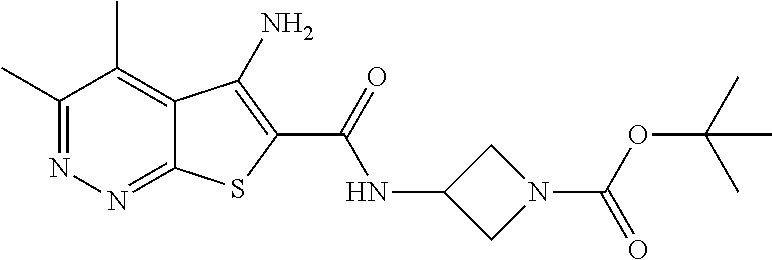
C1(C)=NN=C2C(=C1C)C(N)=C(C(=O)NC1CN(C(OC(C)(C)C)=O)C1)S2
